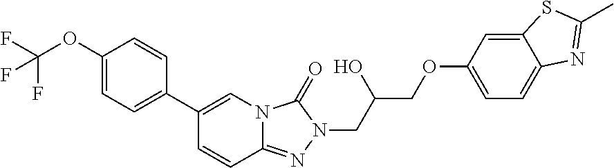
FC(F)(OC1=CC=C(C2=CN3C(=NN(CC(COC4=CC=C5C(=C4)SC(C)=N5)O)C3=O)C=C2)C=C1)F
